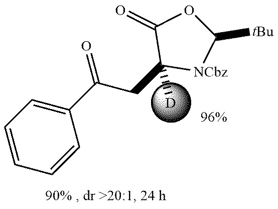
C1=CC=C(C(CC2([D])[NCbz]C([tBu])OC2=O)=O)C=C1
